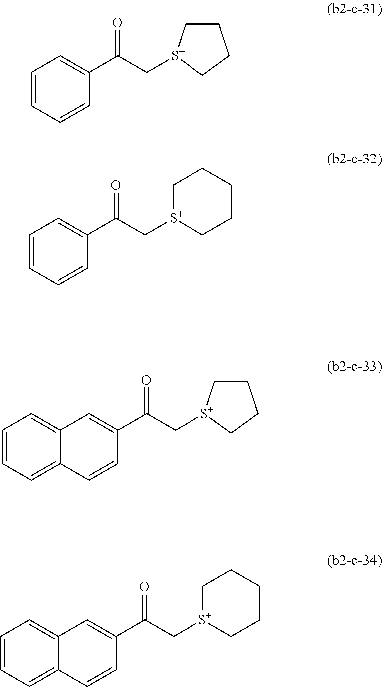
C1=CC=CC(C(C[S+]2CCCC2)=O)=C1.C1=CC=CC(C(C[S+]2CCCCC2)=O)=C1.C12=CC=CC=C1C=CC(C(C[S+]1CCCC1)=O)=C2.C12=CC=CC=C1C=CC(C(C[S+]1CCCCC1)=O)=C2
